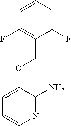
C1=CC=C(F)C(COC2=CC=CN=C2N)=C1F
